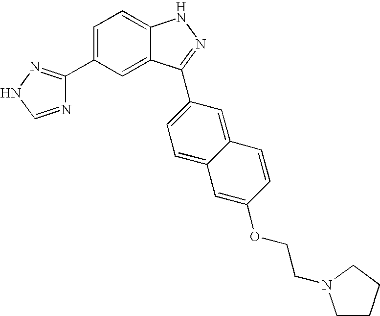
C1=C(C2=NNC=N2)C=C2C(=C1)NN=C2C1=CC=C2C(=C1)C=CC(OCCN1CCCC1)=C2
